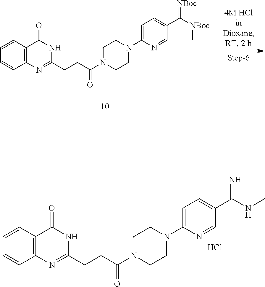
C1=CC2=C(C=C1)N=C(CCC(N1CCN(C3=CC=C(C(=[NBoc])[NBoc]C)C=N3)CC1)=O)NC2=O.C1=CC2=C(C=C1)N=C(CCC(N1CCN(C3=CC=C(C(=N)NC)C=N3)CC1)=O)NC2=O.Cl
